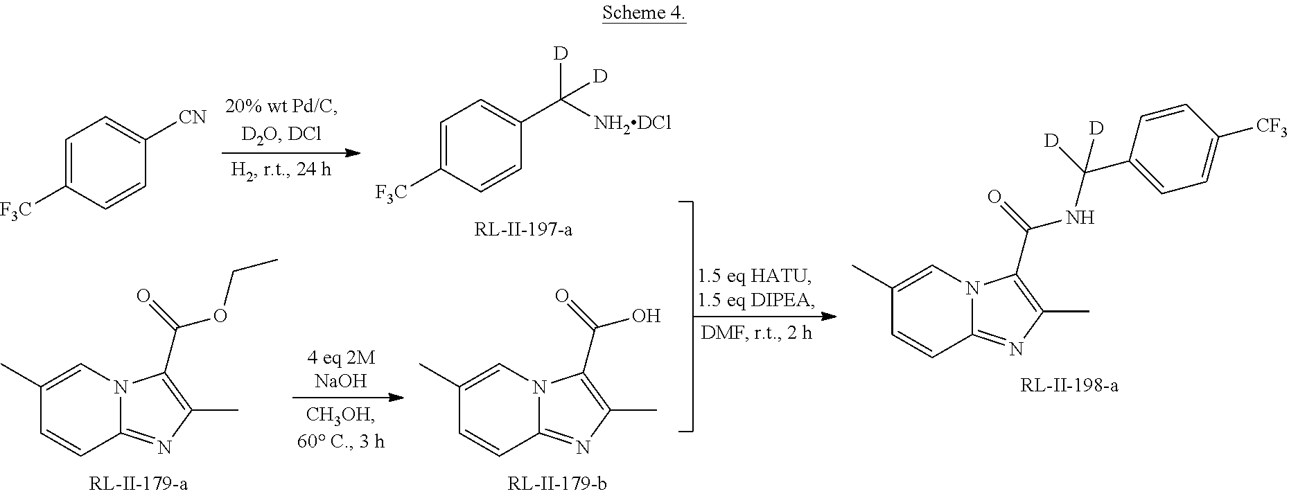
C1=CC2=NC(C)=C(C(OCC)=O)N2C=C1C.C1=CC2=NC(C)=C(C(O)=O)N2C=C1C.C1=C([F3C])C=CC(C([D])([D])[NH2DCl])=C1.C1=C([F3C])C=CC([CN])=C1.C1=CC2=NC(C)=C(C(NC(C3=CC=C([CF3])C=C3)([D])[D])=O)N2C=C1C
